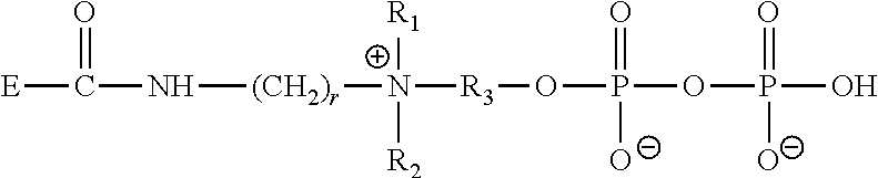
[E]C(N[(CH2)r][N+]([R3]OP(OP(O)(=O)[O-])([O-])=O)([R1])[R2])=O
